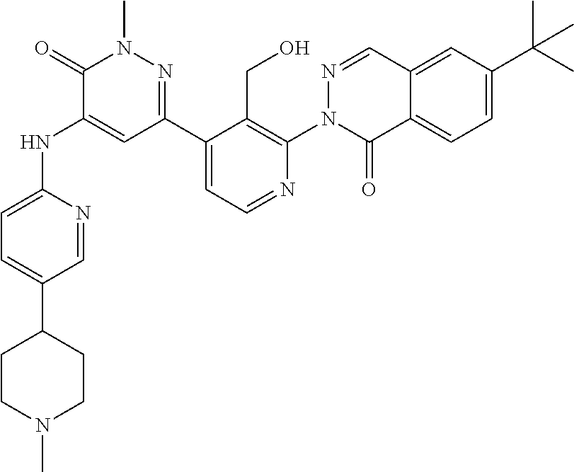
C1(C2=CC=C(NC3=CC(C4=CC=NC(N5C(=O)C6=CC=C(C(C)(C)C)C=C6C=N5)=C4CO)=NN(C)C3=O)N=C2)CCN(C)CC1
